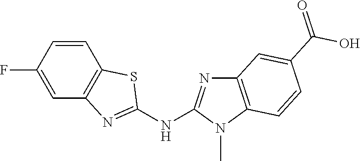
FC1=CC2=C(C=C1)SC(NC1=NC3=C(N1C)C=CC(C(O)=O)=C3)=N2
